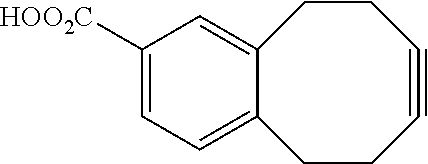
C1CC#CCCC2=CC([HOO2C])=CC=C12
